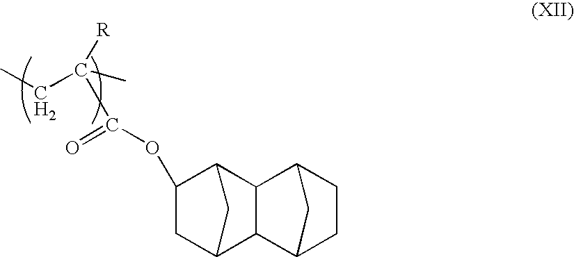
CCC(C)([R])C(=O)OC1CC2C3C(C1C2)C1CCC3C1
